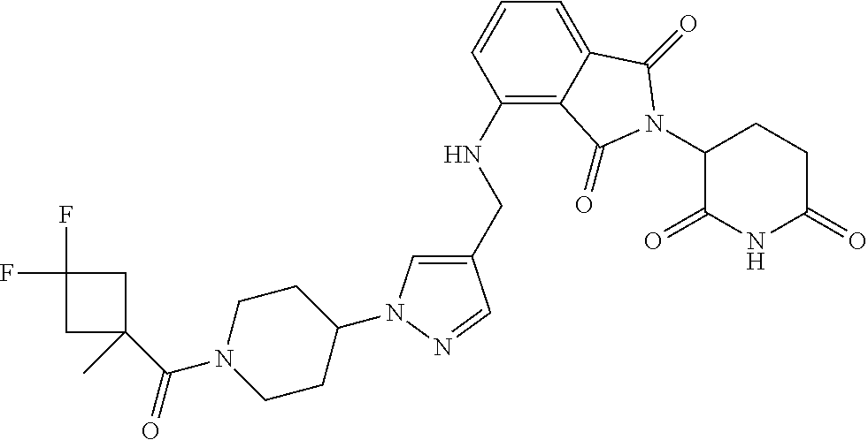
C1(CNC2=C3C(=CC=C2)C(=O)N(C2C(=O)NC(=O)CC2)C3=O)=CN(C2CCN(C(C3(C)CC(F)(F)C3)=O)CC2)N=C1
